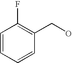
C1=CC(CO)=C(F)C=C1
